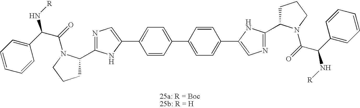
C1=CC(C2=CC=C(C3=CN=C(C4CCCN4C(C(C4=CC=CC=C4)N[R])=O)N3)C=C2)=CC=C1C1=CN=C(C2CCCN2C(C(N[R])C2=CC=CC=C2)=O)N1
